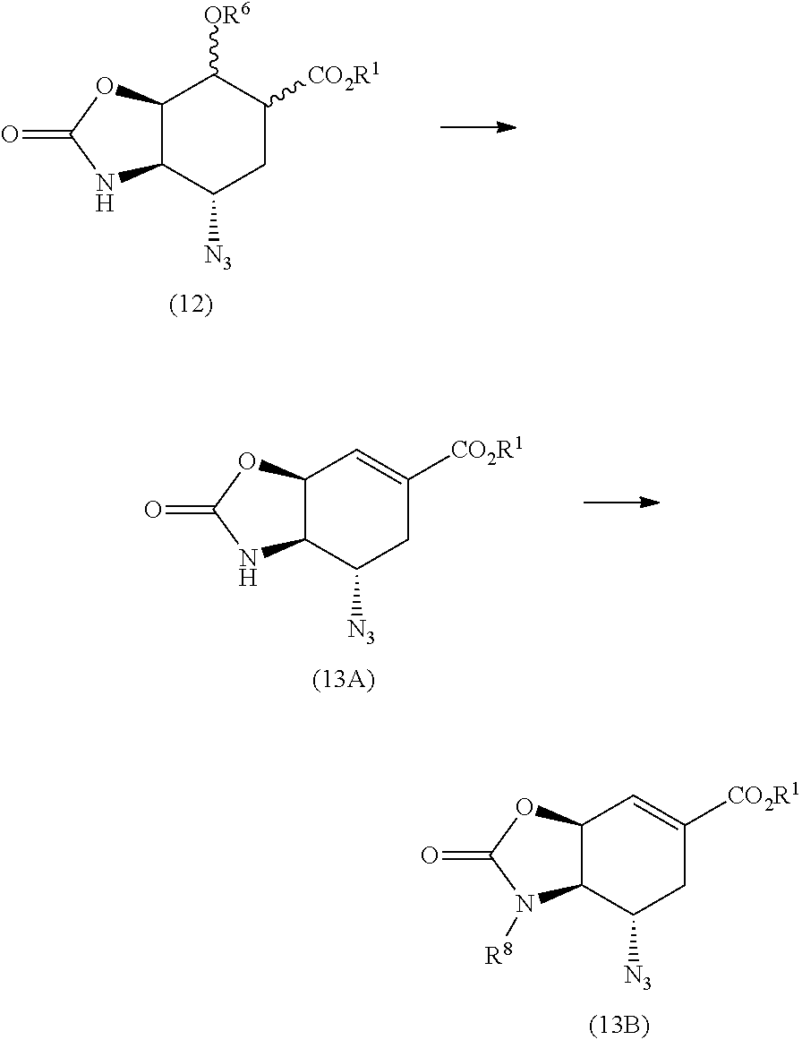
C12C(C([N3])CC([CO2R1])C1[OR6])NC(=O)O2.C12C(C([N3])CC([CO2R1])=C1)NC(=O)O2.C12C(C([N3])CC([CO2R1])=C1)N([R8])C(=O)O2
